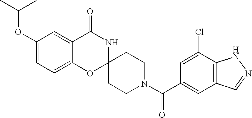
C1(OC(C)C)=CC=C2C(=C1)C(=O)NC1(O2)CCN(C(=O)C2=CC3=C(C(Cl)=C2)NN=C3)CC1
